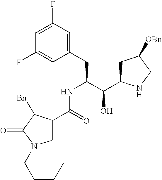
C1(F)=CC(F)=CC(CC(C(C2CC([OBn])CN2)O)NC(C2CN(CCCC)C(=O)C2[Bn])=O)=C1
